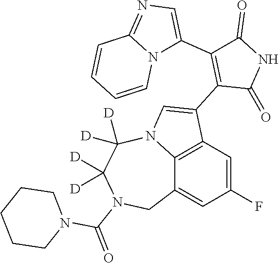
C1(C2=CN=C3N2C=CC=C3)=C(C2=CN3C4=C2C=C(F)C=C4CN(C(=O)N2CCCCC2)C([D])([D])C3([D])[D])C(=O)NC1=O
